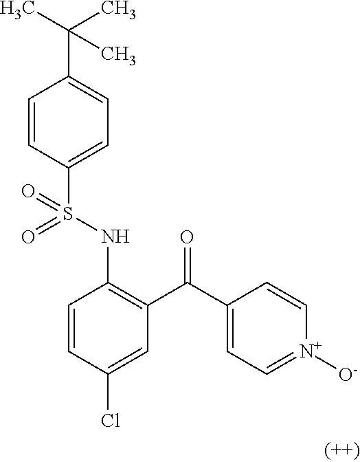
C1=CC(S(NC2=C(C(C3=CC=[N+]([O-])C=C3)=O)C=C(Cl)C=C2)(=O)=O)=CC=C1C(C)(C)C
